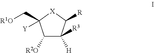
C1([R2O])C([R3])([H])C([R])[X]C1(C[R1O])[Y]
